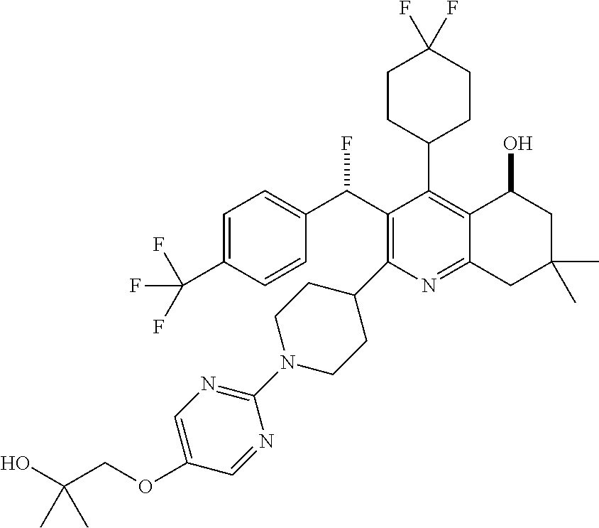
C1=C(C(F)(F)F)C=CC(C(C2=C(C3CCN(C4=NC=C(OCC(O)(C)C)C=N4)CC3)N=C3C(=C2C2CCC(F)(F)CC2)C(O)CC(C)(C)C3)F)=C1
